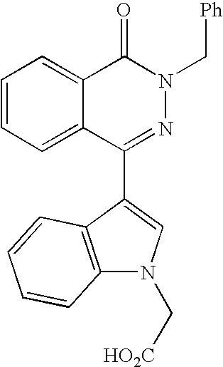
C12=C(C(C3=NN(C[Ph])C(=O)C4=CC=CC=C34)=CN1C[HO2C])C=CC=C2
